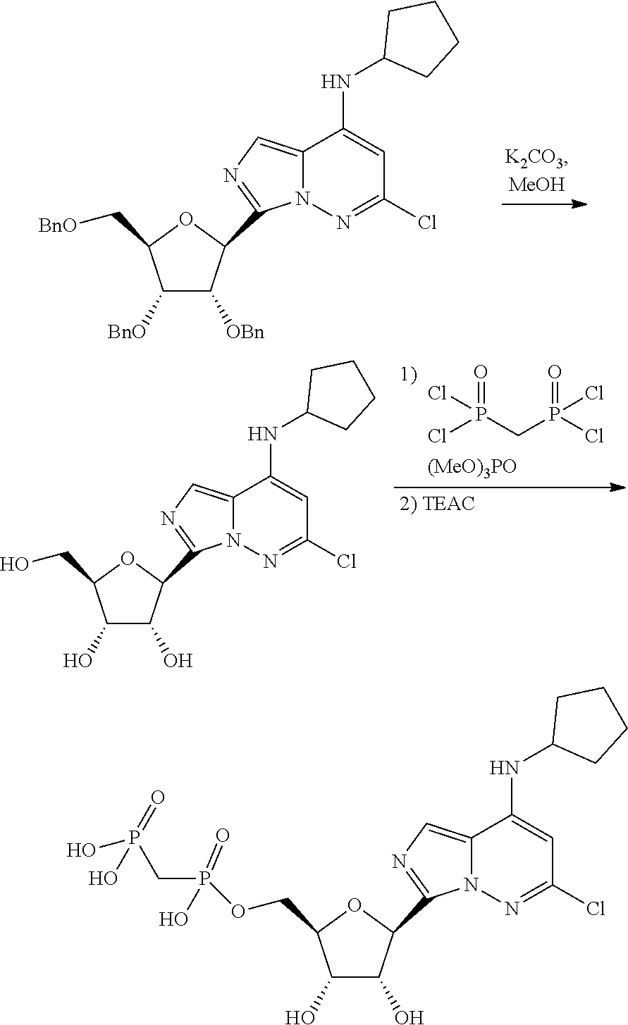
C12=CN=C(C3C([OBn])C([BnO])C(C[BnO])O3)N1N=C(Cl)C=C2NC1CCCC1.ClP(CP(Cl)(=O)Cl)(=O)Cl.C1(O)C(O)C(C2=NC=C3N2N=C(Cl)C=C3NC2CCCC2)OC1CO.[(MeO)3PO].C1(O)C(O)C(C2=NC=C3N2N=C(Cl)C=C3NC2CCCC2)OC1COP(CP(O)(=O)O)(=O)O
